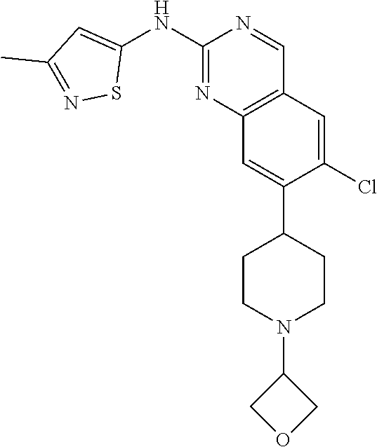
C12=C(C=C(Cl)C(C3CCN(C4COC4)CC3)=C1)C=NC(NC1=CC(C)=NS1)=N2
